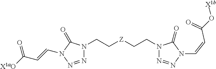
N1=NN(C=CC([X1aO])=O)C(=O)N1CC[Z]CCN1N=NN(C=CC(=O)O[X1b])C1=O
